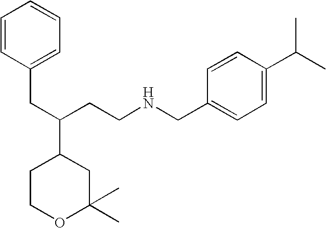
C1COC(C)(C)CC1C(CCNCC1=CC=C(C(C)C)C=C1)CC1=CC=CC=C1
